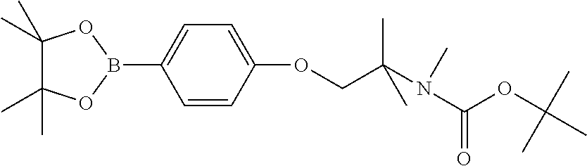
C1(C)(C)C(C)(C)OB(C2=CC=C(OCC(N(C(OC(C)(C)C)=O)C)(C)C)C=C2)O1
